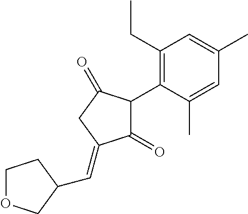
C1(=O)C(C2=C(CC)C=C(C)C=C2C)C(=O)CC1=CC1COCC1
